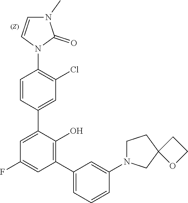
C1N(C2=CC(C3=C(O)C(C4=CC(Cl)=C(N5C=CN(C)C5=O)C=C4)=CC(F)=C3)=CC=C2)CC2(C1)OCC2
